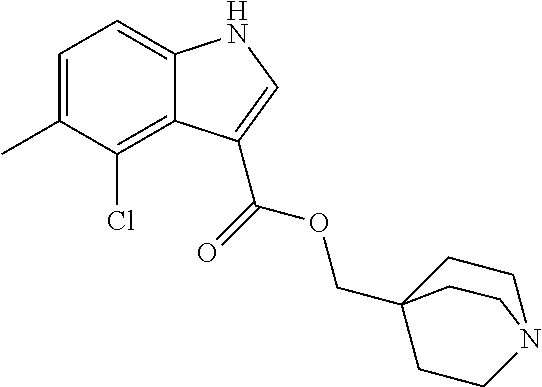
C1=C(C)C(Cl)=C2C(=C1)NC=C2C(=O)OCC12CCN(CC1)CC2
